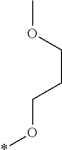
COCCCO*
